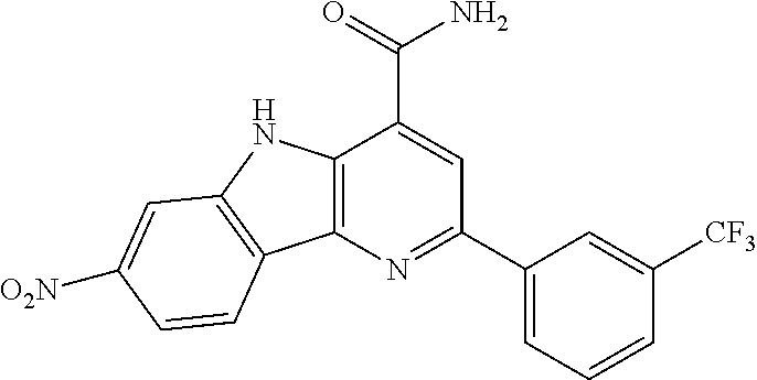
C12=C(N=C(C3=CC=CC([CF3])=C3)C=C1C(N)=O)C1=C(N2)C=C([O2N])C=C1
